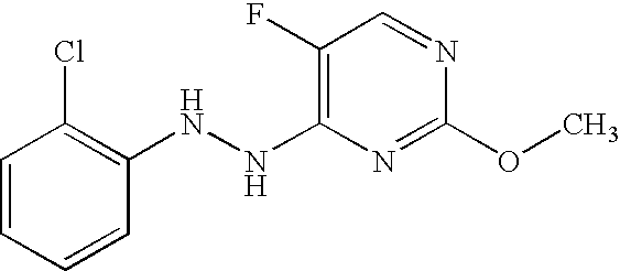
C1(F)=C(NNC2=C(Cl)C=CC=C2)N=C(OC)N=C1
